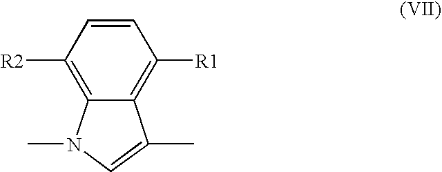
C1([R2])=C2C(=C([R1])C=C1)C(C)=CN2C
